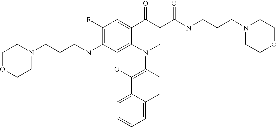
C12=C3C(=CC(F)=C1NCCCN1CCOCC1)C(=O)C(C(NCCCN1CCOCC1)=O)=CN3C1=C(O2)C2=CC=CC=C2C=C1
